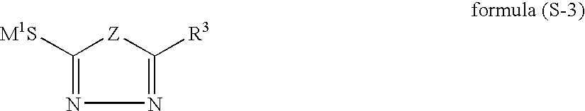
N1=C([R3])[Z]C([M1S])=N1
